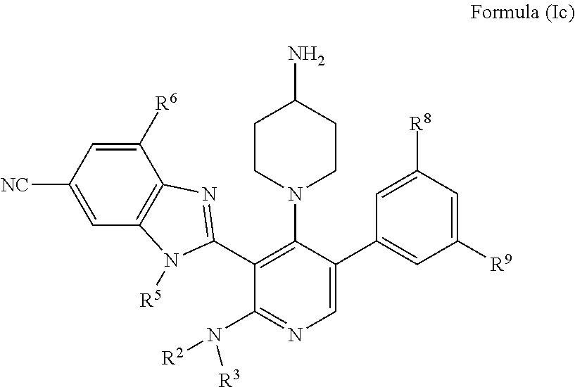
C1CN(C2=C(C3=NC4=C(N3[R5])C=C([NC])C=C4[R6])C(N([R2])[R3])=NC=C2C2=CC([R9])=CC([R8])=C2)CCC1N
